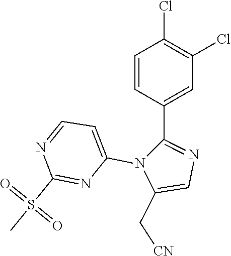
C1=CC(C2=NC=C(C[CN])N2C2=CC=NC(S(=O)(=O)C)=N2)=CC(Cl)=C1Cl
